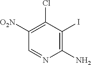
C1(Cl)=C([O2N])C=NC(N)=C1I
